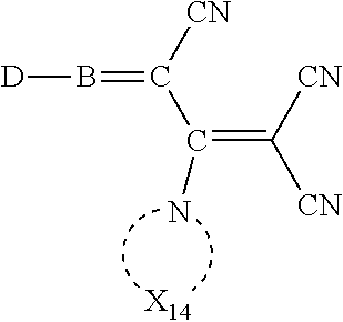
[D]B=C(C(=C([CN])[CN])N)[CN].[X14]
